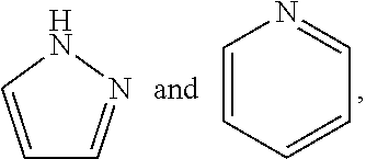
C1=CNN=C1.C1=CC=CC=N1
